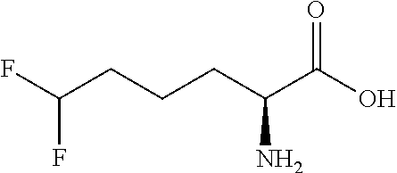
C(C(N)C(O)=O)CCC(F)F
